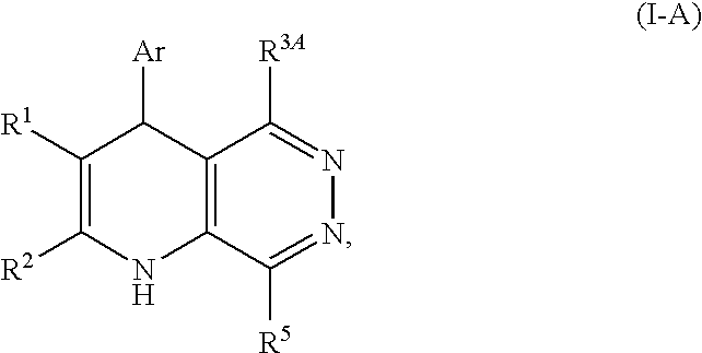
C1([R1])=C([R2])NC2=C(C1[Ar])C([R3A])=NN=C2[R5]
